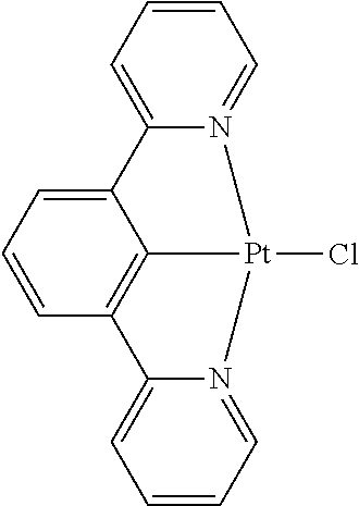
C1=CC=C2N(=C1)[Pt]1(Cl)C3=C(C=CC=C23)C2=CC=CC=N21
